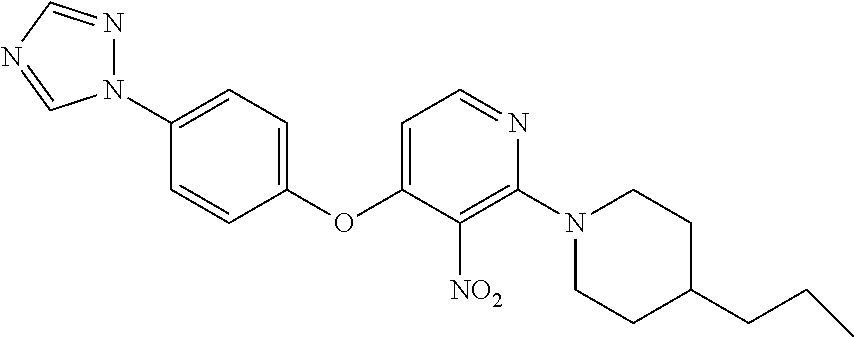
C1(OC2=CC=NC(N3CCC(CCC)CC3)=C2[NO2])=CC=C(N2N=CN=C2)C=C1
